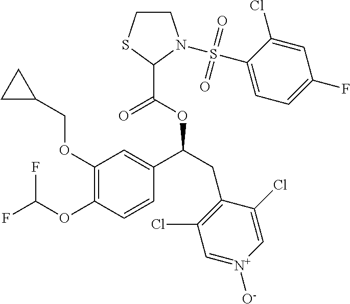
C1(OCC2CC2)=C(OC(F)F)C=CC(C(CC2=C(Cl)C=[N+]([O-])C=C2Cl)OC(=O)C2SCCN2S(=O)(=O)C2=CC=C(F)C=C2Cl)=C1
